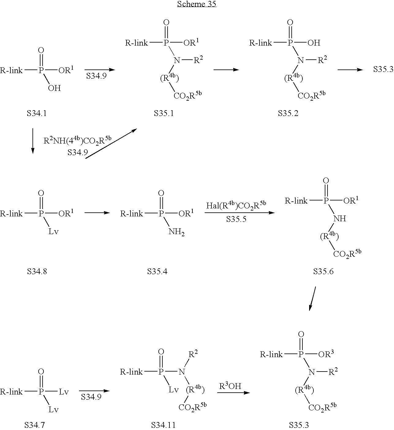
[R-link]P([OR1])(O)=O.[R-link]P([OR1])(N([(R4b)][CO2R5b])[R2])=O.[R-link]P(O)(N([(R4b)][CO2R5b])[R2])=O.[R-link]P([OR1])([Lv])=O.[R-link]P([OR1])(N)=O.[R-link]P([OR1])(N[(R4b)][CO2R5b])=O.[R-link]P([Lv])([Lv])=O.[R-link]P(N([R2])[(R4b)][CO2R5b])([Lv])=O.[R-link]P([OR3])(N([R2])[(R4b)][CO2R5b])=O
